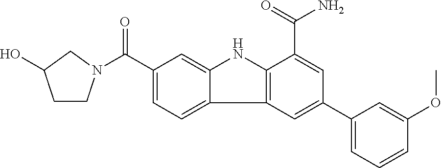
C1(C(=O)N2CCC(O)C2)=CC=C2C(=C1)NC1=C2C=C(C2=CC=CC(OC)=C2)C=C1C(=O)N
